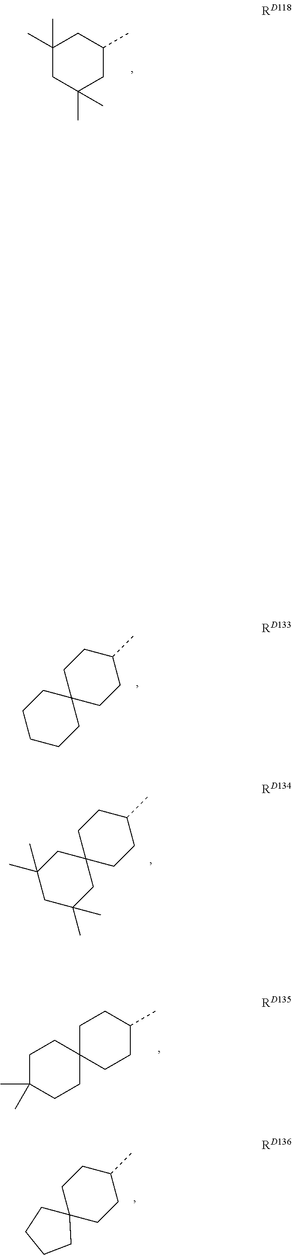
C1(C)(C)CC(C)(C)CC(C)C1.C1CCCC2(C1)CCC(C)CC2.C1(C)(C)CC(C)(C)CC2(C1)CCC(C)CC2.C1C2(CCC(C)C1)CCC(C)(C)CC2.C12(CCC(C)CC1)CCCC2
